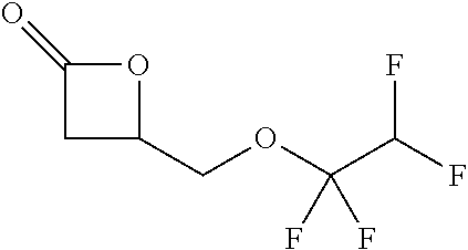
C1C(COC(C(F)F)(F)F)OC1=O
